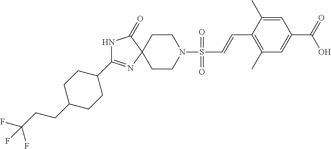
N1C(=O)C2(N=C1C1CCC(CCC(F)(F)F)CC1)CCN(S(=O)(=O)C=CC1=C(C)C=C(C(=O)O)C=C1C)CC2
